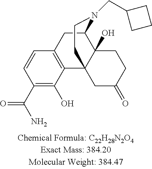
C1=CC(C(N)=O)=C(O)C2=C1CC1C3(O)C2(CC(=O)CC3)CCN1CC1CCC1
